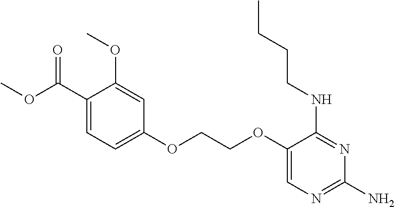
C1(OCCOC2=CC=C(C(OC)=O)C(OC)=C2)=CN=C(N)N=C1NCCCC
